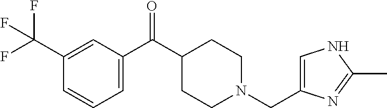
C1=C(C(C2CCN(CC3=CNC(C)=N3)CC2)=O)C=C(C(F)(F)F)C=C1
